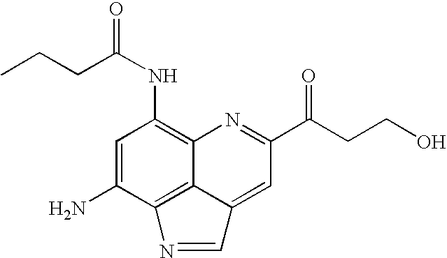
C1=C(N)C2=C3C(=C1NC(=O)CCC)N=C(C(CCO)=O)C=C3C=N2
